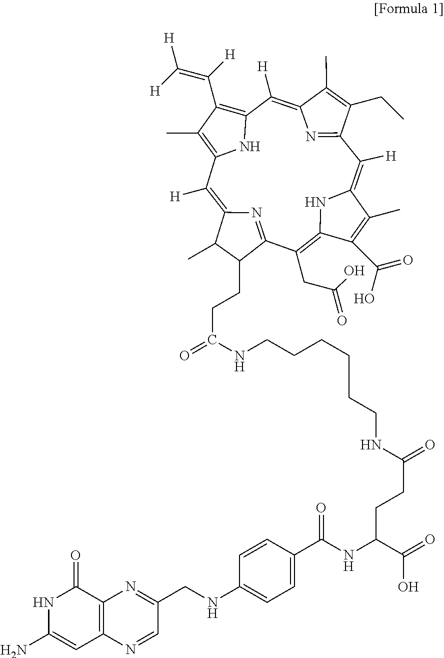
N1C(N)=CC2=C(C1=O)N=C(CNC1=CC=C(C(NC(C(O)=O)CCC(=O)NCCCCCCNC(CCC3C(C)C4=C([H])C5=C(C)C(C(=C([H])[H])[H])=C(N5)C([H])=C5C(C)=C(CC)C(=N5)C([H])=C5C(C)=C(C(O)=O)C(=C(CC(O)=O)C3=N4)N5)=O)=O)C=C1)C=N2
